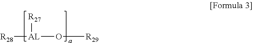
[R28][AL]([R27])O[R29]
